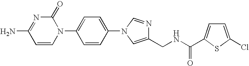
C1=CN(C2=CC=C(N3C=NC(CNC(=O)C4=CC=C(Cl)S4)=C3)C=C2)C(=O)N=C1N
